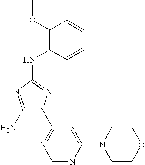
C1(N)=NC(NC2=C(OC)C=CC=C2)=NN1C1=NC=NC(N2CCOCC2)=C1
